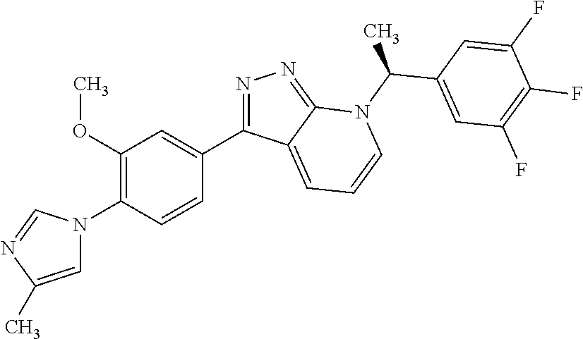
C1(C2=NN=C3C2=CC=CN3C(C)C2=CC(F)=C(F)C(F)=C2)=CC(OC)=C(N2C=C(C)N=C2)C=C1
